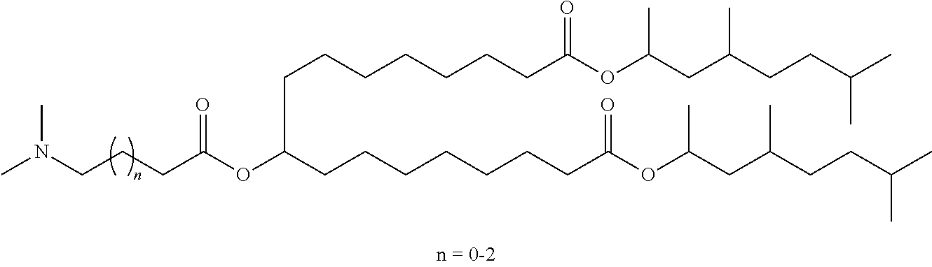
CN(CCCC(OC(CCCCCCCC(OC(CC(CCC(C)C)C)C)=O)CCCCCCCC(OC(CC(CCC(C)C)C)C)=O)=O)C
